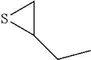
C1(CC)CS1
